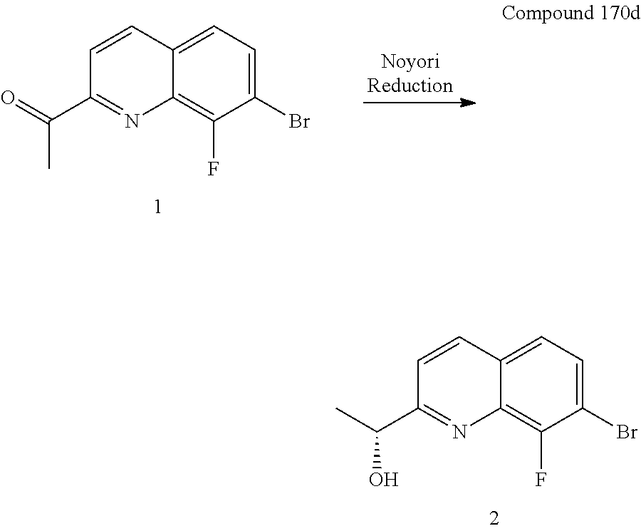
C1(Br)=CC=C2C(=C1F)N=C(C(=O)C)C=C2.C1(Br)=CC=C2C(=C1F)N=C(C(C)O)C=C2
